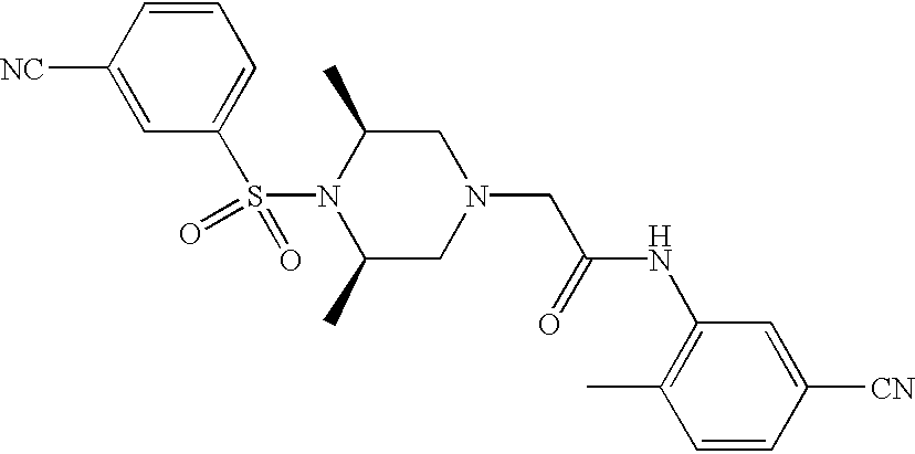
S(N1C(C)CN(CC(NC2=C(C)C=CC([CN])=C2)=O)CC1C)(=O)(=O)C1=CC=CC([NC])=C1
